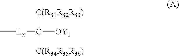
C[Lx]C([OY1])([C(R31R32R33)])[C(R34R35R36)]
